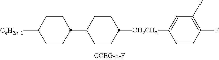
[CnH2n+1]C1CCC(C2CCC([CH2CH2]C3=CC(F)=C(F)C=C3)CC2)CC1
